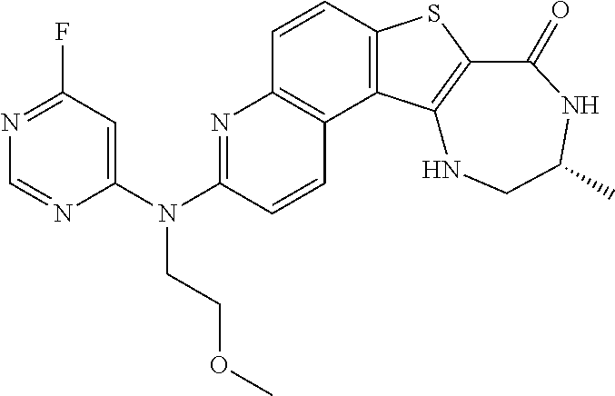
C1=CC2=C(C3=C1N=C(N(C1=CC(F)=NC=N1)CCOC)C=C3)C1=C(S2)C(=O)NC(C)CN1
